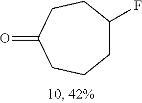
C1C(F)CCC(=O)CC1
